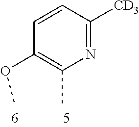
C1(C)=C(OC)C=CC([CD3])=N1
